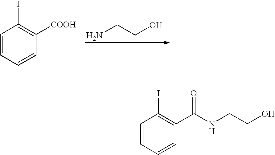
NCCO.C1=CC=CC([COOH])=C1I.C1=CC=CC(C(NCCO)=O)=C1I
